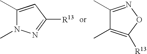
C1(C)=CC([R13])=NN1C.C1(C)=NOC([R13])=C1C
